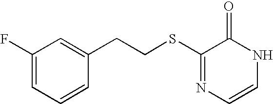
S(C1=NC=CNC1=O)CCC1=CC(F)=CC=C1
